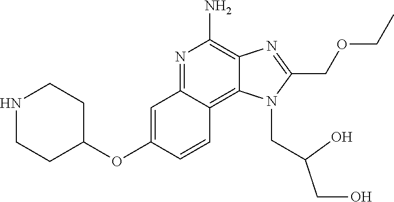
N1=C2C(=C3C(=C1N)N=C(COCC)N3CC(CO)O)C=CC(OC1CCNCC1)=C2
